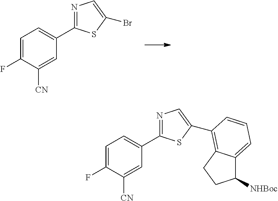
C1=C(F)C([CN])=CC(C2=NC=C(Br)S2)=C1.C1=C(F)C([CN])=CC(C2=NC=C(C3=C4C(=CC=C3)C([NHBoc])CC4)S2)=C1
